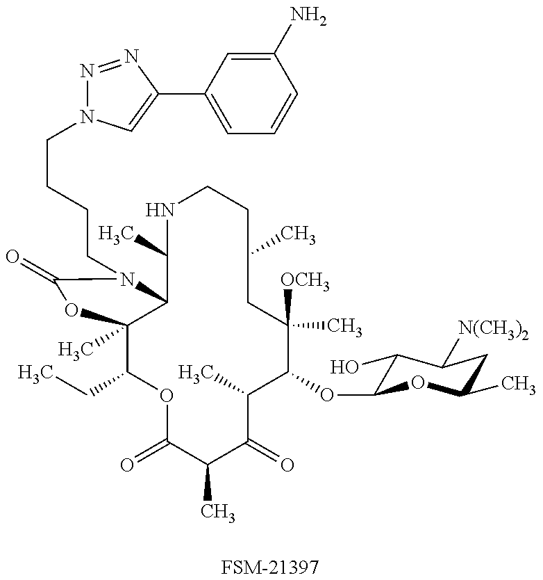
[FSM-21397].C1(CC)C2(C)C(N(CCCCN3N=NC(C4=CC=CC(N)=C4)=C3)C(=O)O2)C(C)NCCC(C)CC([OCH3])(C)C(OC2C(O)C([N(CH3)2])CC(C)O2)C(C)C(=O)C(C)C(=O)O1
